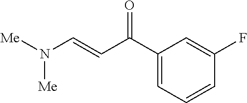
C1(C(=O)C=CN([Me])[Me])=CC=CC(F)=C1
